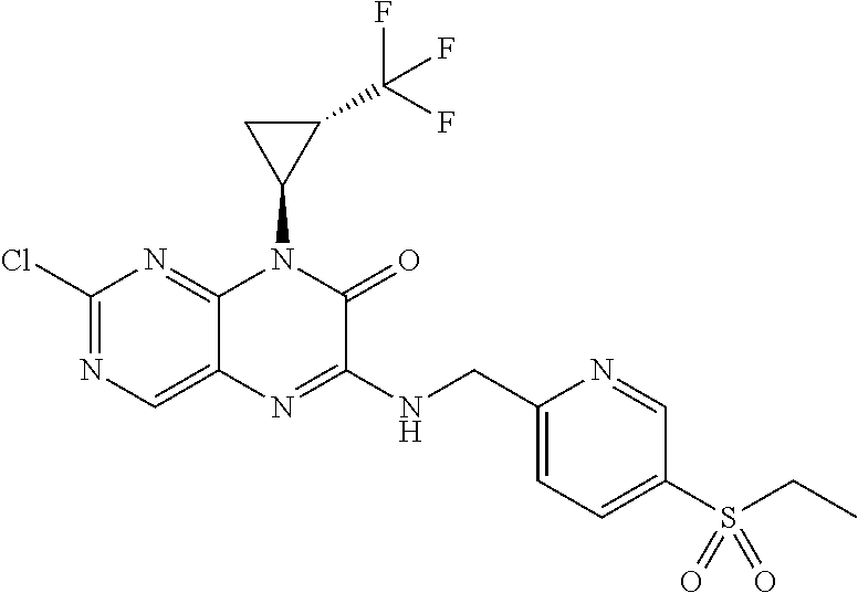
C1(Cl)=NC=C2C(=N1)N(C1C(C(F)(F)F)C1)C(=O)C(NCC1=CC=C(S(CC)(=O)=O)C=N1)=N2
